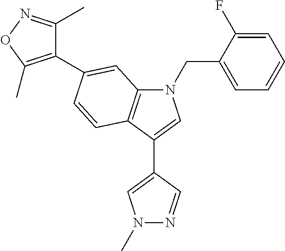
C1(C2=CC3=C(C(C4=CN(C)N=C4)=CN3CC3=CC=CC=C3F)C=C2)=C(C)ON=C1C
